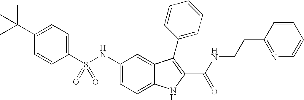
C1(C(C)(C)C)=CC=C(S(NC2=CC=C3C(=C2)C(C2=CC=CC=C2)=C(C(NCCC2=NC=CC=C2)=O)N3)(=O)=O)C=C1
